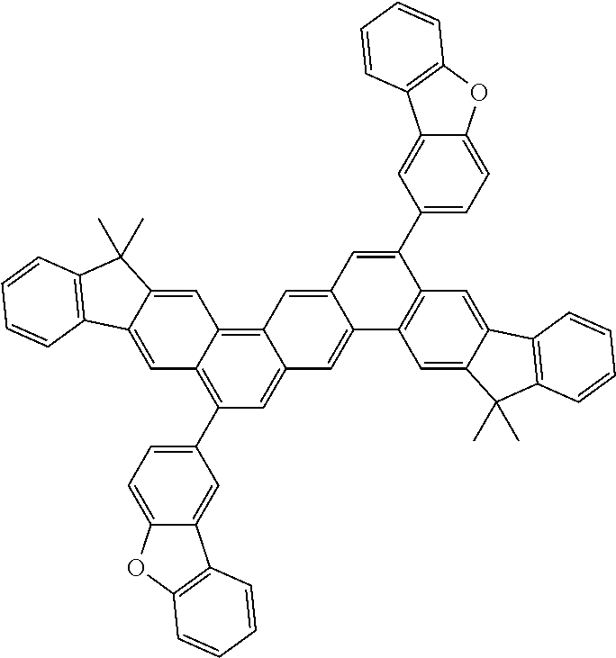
C1(C2=CC=C3C(=C2)C2=C(O3)C=CC=C2)=C2C(=C3C(=C1)C=C1C(=C3)C=C(C3=CC=C4C(=C3)C3=C(O4)C=CC=C3)C3=C1C=C1C(=C3)C3=C(C1(C)C)C=CC=C3)C=C1C(=C2)C2=C(C1(C)C)C=CC=C2
